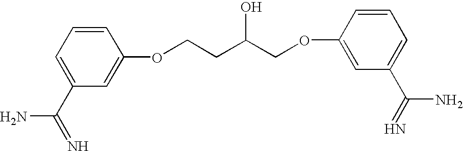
C1=C(C(=N)N)C=C(OCCC(COC2=CC(C(=N)N)=CC=C2)O)C=C1
